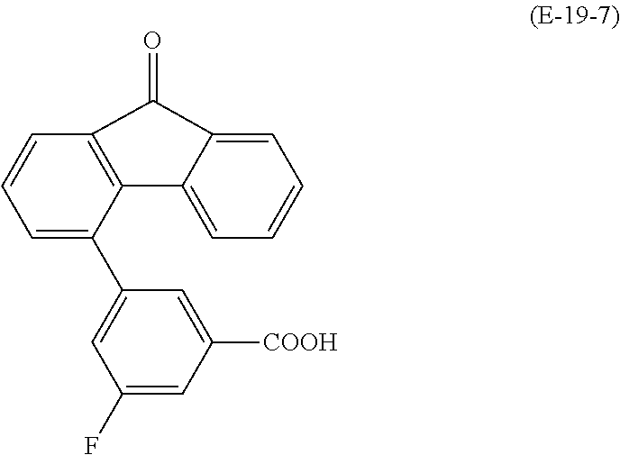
C1=CC2=C(C(C3=CC(F)=CC([COOH])=C3)=C1)C1=CC=CC=C1C2=O
